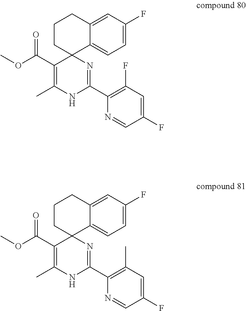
C1=C2C3(CCCC2=CC(F)=C1)C(C(OC)=O)=C(C)NC(C1=C(F)C=C(F)C=N1)=N3.C1=C2C3(CCCC2=CC(F)=C1)C(C(OC)=O)=C(C)NC(C1=C(C)C=C(F)C=N1)=N3
